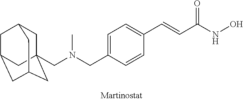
C1C2(CN(CC3=CC=C(C=CC(NO)=O)C=C3)C)CC3CC(CC1C3)C2
